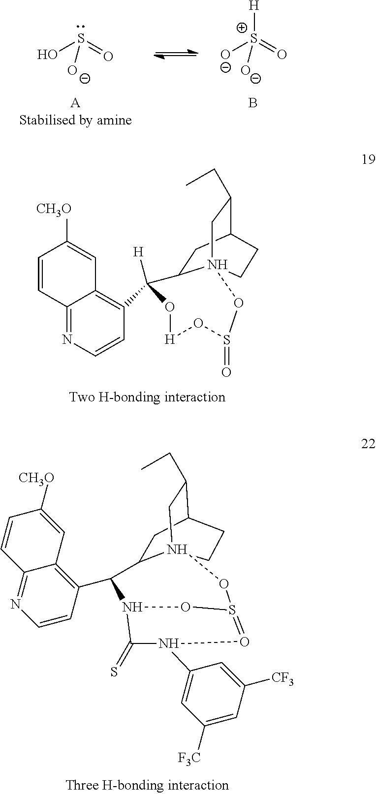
[O-][S+](=O)([O-])[H].B.OS(=O)[O-].C12=NC=CC(C3([H])O[H]OS(=O)ON45C3CC(C(CC)C4)CC5)=C1C=C([CH3O])C=C2.C1=CC(C2N3C(=S)N(C4=CC([F3C])=CC([CF3])=C4)O=S(O3)ON34C2CC(C(CC)C3)CC4)=C2C(=N1)C=CC([CH3O])=C2
